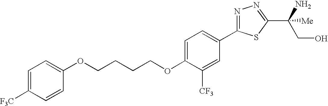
C(CCCOC1=CC=C(C2=NN=C(C(CO)([Me])N)S2)C=C1[CF3])OC1=CC=C([F3C])C=C1
